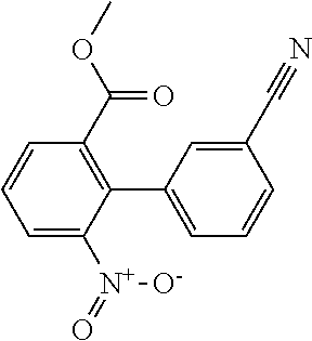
C1=C([N+](=O)[O-])C(C2=CC=CC(C#N)=C2)=C(C(OC)=O)C=C1
